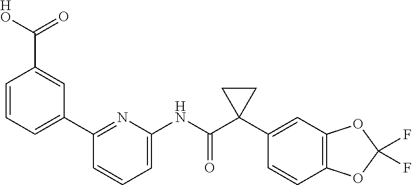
C1(C2=CC=CC(C([HO])=O)=C2)=NC(NC(C2(C3=CC4=C(C=C3)OC(F)(F)O4)CC2)=O)=CC=C1
